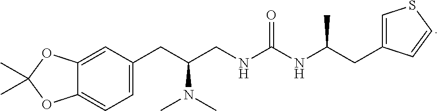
C12=CC(CC(CNC(NC(CC3=CSC=C3)C)=O)N(C)C)=CC=C1OC(C)(C)O2
